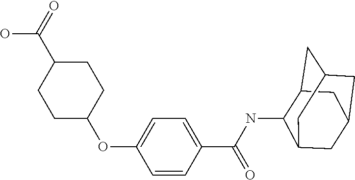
C1=CC(C(NC2C3CC4CC(CC2C4)C3)=O)=CC=C1OC1CCC(C(=O)O)CC1
